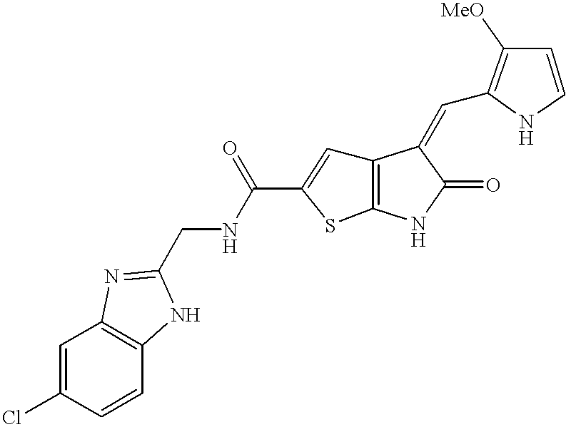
C12=C(NC(=O)C1=CC1=C([MeO])C=CN1)SC(C(NCC1=NC3=C(C=CC(Cl)=C3)N1)=O)=C2
